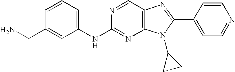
C1(NC2=NC3=C(C=N2)N=C(C2=CC=NC=C2)N3C2CC2)=CC=CC(CN)=C1
